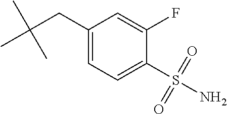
CC(CC1=CC=C(S(N)(=O)=O)C(F)=C1)(C)C
